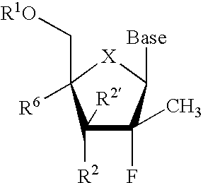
C1([R2])([R2])C(F)(C)C([Base])[X]C1([R6])C[R1O]
